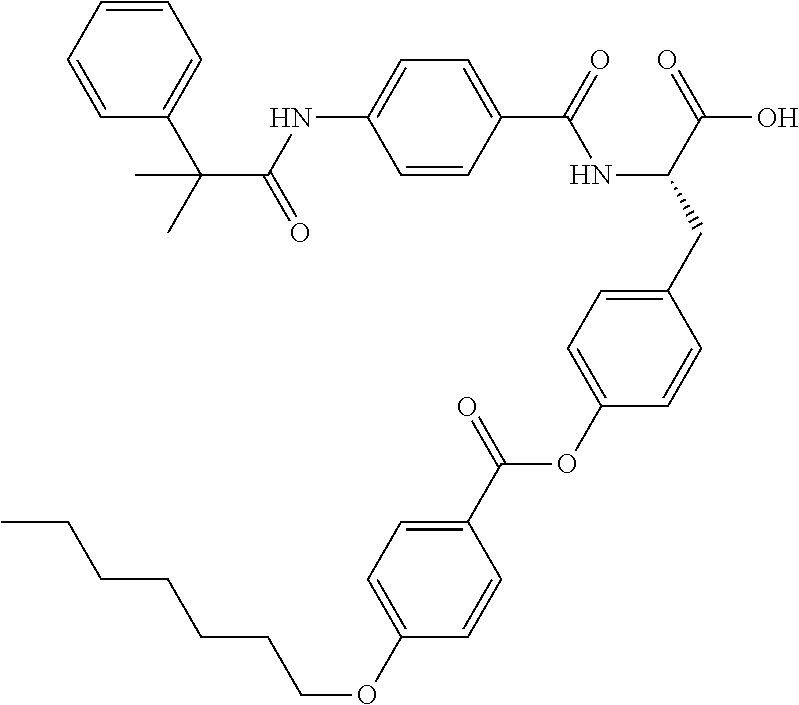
C1=CC(C(=O)NC(CC2=CC=C(OC(C3=CC=C(OCCCCCCC)C=C3)=O)C=C2)C(=O)O)=CC=C1NC(C(C1=CC=CC=C1)(C)C)=O
